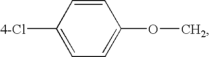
C1=CC([4-Cl])=CC=C1OC
